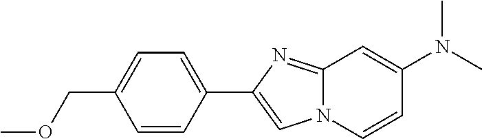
C1=C(C2=CN3C(=N2)C=C(N(C)C)C=C3)C=CC(COC)=C1
